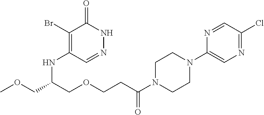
C1(Br)=C(NC(COC)COCCC(N2CCN(C3=CN=C(Cl)C=N3)CC2)=O)C=NNC1=O
